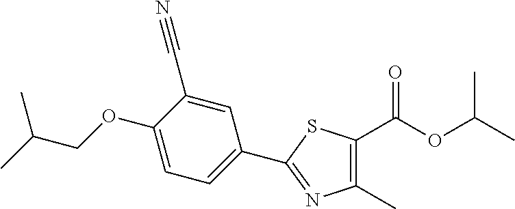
C1=C(C#N)C(OCC(C)C)=CC=C1C1=NC(C)=C(C(OC(C)C)=O)S1
